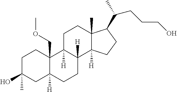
C1C(O)(C)CC2([H])C(COC)(C1)C1([H])C([H])(CC2)C2([H])C(C)(CC1)C(C(C)CCCO)CC2
